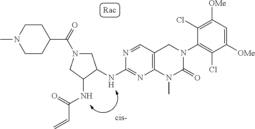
C1(NC2CN(C(=O)C3CCN(C)CC3)CC2NC(=O)C=C)=NC2=C(C=N1)CN(C1=C(Cl)C([OMe])=CC([OMe])=C1Cl)C(=O)N2C
